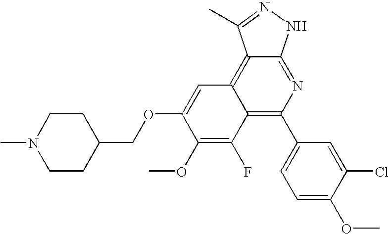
C1CC(COC2=CC3=C4C(=NC(C5=CC=C(OC)C(Cl)=C5)=C3C(F)=C2OC)NN=C4C)CCN1C
